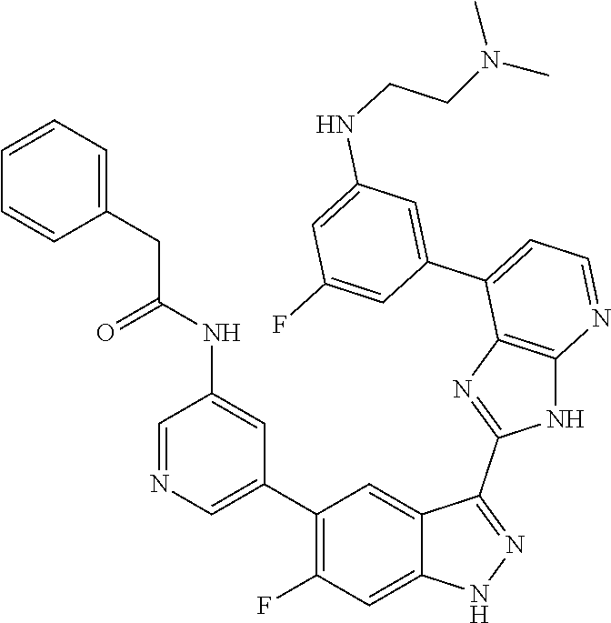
C1=NC=C(C2=C(F)C=C3C(=C2)C(C2=NC4=C(N2)N=CC=C4C2=CC(NCCN(C)C)=CC(F)=C2)=NN3)C=C1NC(CC1=CC=CC=C1)=O
